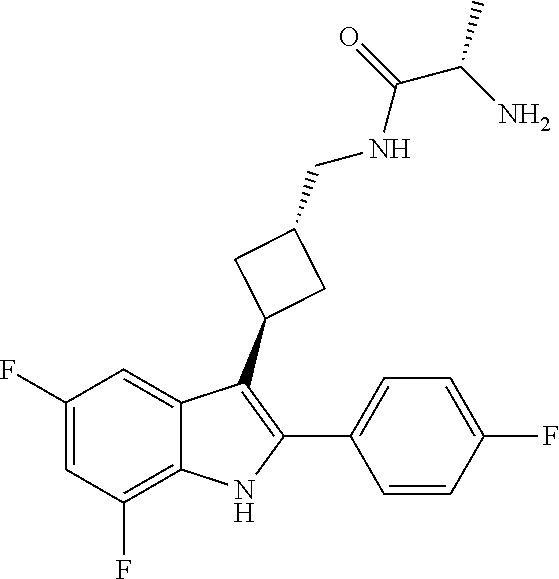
C1=C(C2=C(C3CC(CNC(=O)C(N)C)C3)C3=CC(F)=CC(F)=C3N2)C=CC(F)=C1
